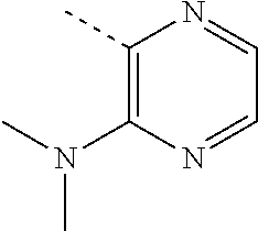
C1(C)=C(N(C)C)N=CC=N1
